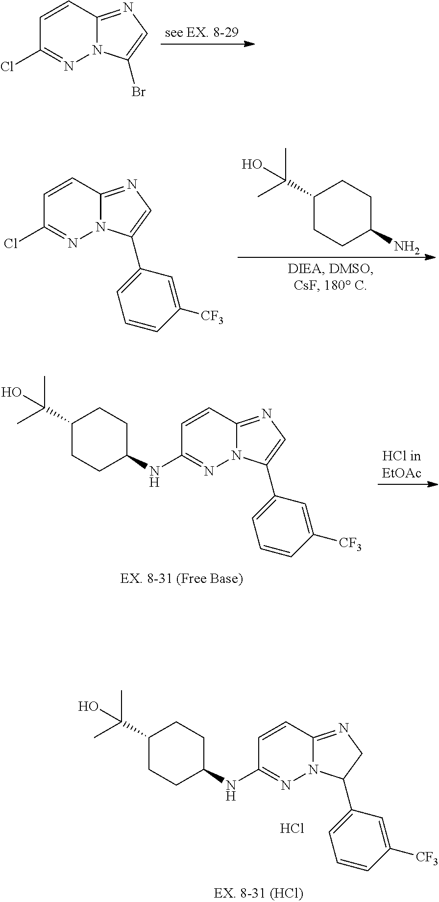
C1=CC2=NCC(C3=CC=CC([CF3])=C3)N2N=C1NC1CCC(C(C)(C)O)CC1.Cl.C1=CC2=NC=C(Br)N2N=C1Cl.C1(C(C)(C)O)CCC(N)CC1.C1=CC2=NC=C(C3=CC=CC([CF3])=C3)N2N=C1Cl.C1=CC2=NC=C(C3=CC=CC([CF3])=C3)N2N=C1NC1CCC(C(C)(C)O)CC1
